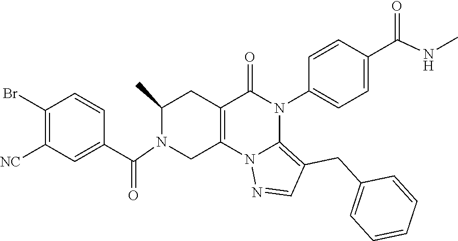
C1(Br)=C([NC])C=C(C(=O)N2CC3=C(CC2C)C(=O)N(C2=CC=C(C(NC)=O)C=C2)C2=C(CC4=CC=CC=C4)C=NN32)C=C1
